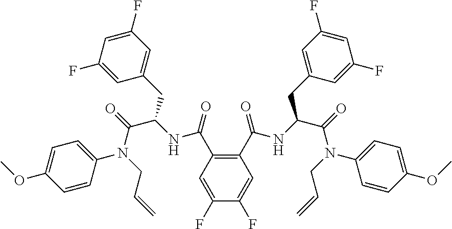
C1=C(F)C(F)=CC(C(NC(C(=O)N(CC=C)C2=CC=C(OC)C=C2)CC2=CC(F)=CC(F)=C2)=O)=C1C(NC(C(=O)N(CC=C)C1=CC=C(OC)C=C1)CC1=CC(F)=CC(F)=C1)=O
